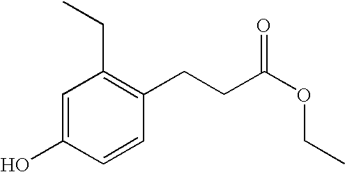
C1=C(O)C=CC(CCC(OCC)=O)=C1CC
